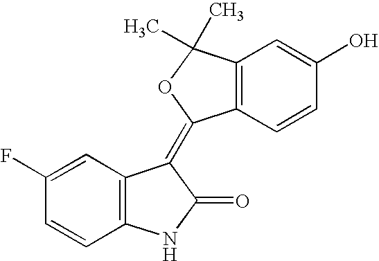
C1=C(F)C=CC2=C1C(=C1C3=C(C=C(O)C=C3)C(C)(C)O1)C(=O)N2
